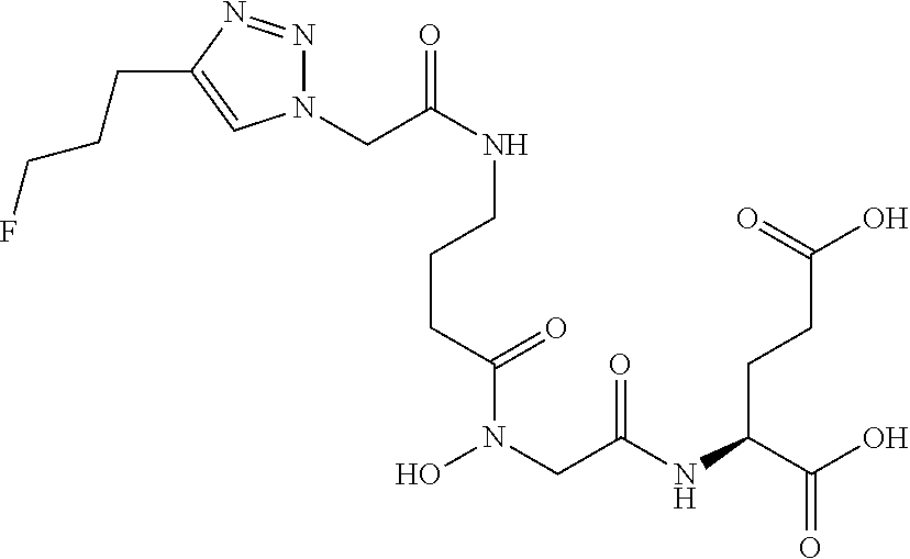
C(CC(N(CC(NC(CCC(O)=O)C(O)=O)=O)O)=O)CNC(CN1N=NC(CCCF)=C1)=O
